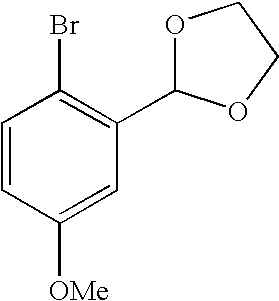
C1=CC([OMe])=CC(C2OCCO2)=C1Br
